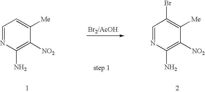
C1=NC(N)=C([NO2])C([Me])=C1.C1=NC(N)=C([NO2])C([Me])=C1Br
